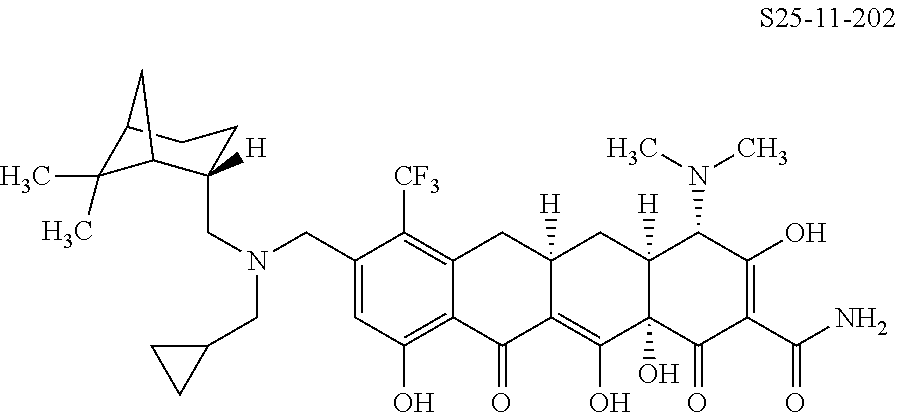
C1=C(CN(CC2CC2)CC2([H])C3C(C)(C)C(CC2)C3)C([CF3])=C2C(=C1O)C(=O)C1=C(O)C3(O)C([H])(CC1([H])C2)C(N(C)C)C(O)=C(C(N)=O)C3=O
